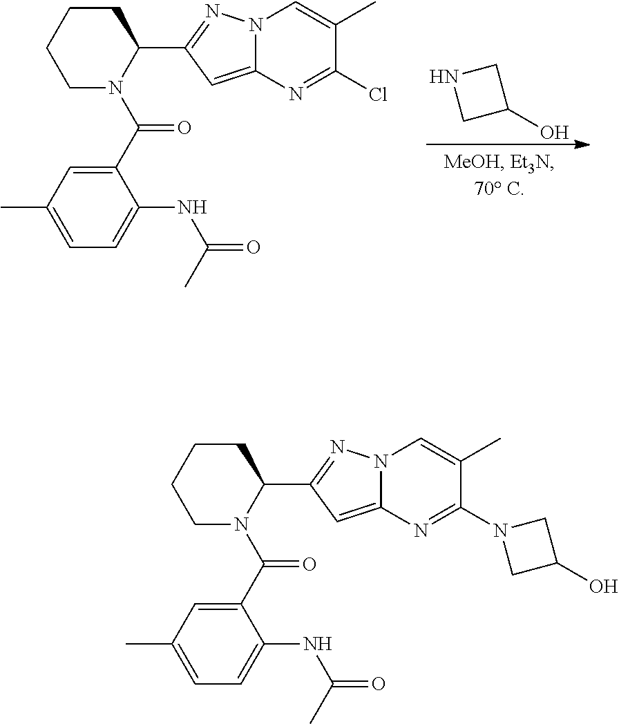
C1(O)CNC1.C1CCCN(C(C2=CC(C)=CC=C2NC(=O)C)=O)C1C1=NN2C(=C1)N=C(Cl)C(C)=C2.C1CCCN(C(C2=CC(C)=CC=C2NC(=O)C)=O)C1C1=NN2C(=C1)N=C(N1CC(O)C1)C(C)=C2
